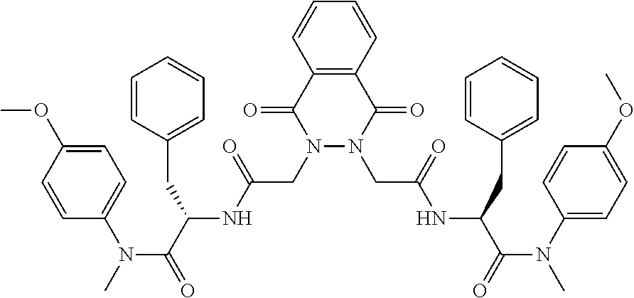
C12=C(C=CC=C1)C(=O)N(CC(=O)NC(CC1=CC=CC=C1)C(N(C)C1=CC=C(OC)C=C1)=O)N(CC(=O)NC(CC1=CC=CC=C1)C(N(C)C1=CC=C(OC)C=C1)=O)C2=O
